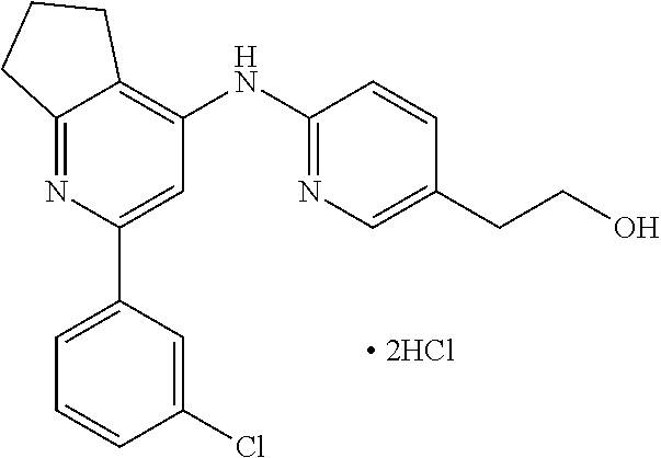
C12=NC(C3=CC=CC(Cl)=C3)=CC(NC3=NC=C(CCO)C=C3)=C1CCC2.[ 2HCl]
